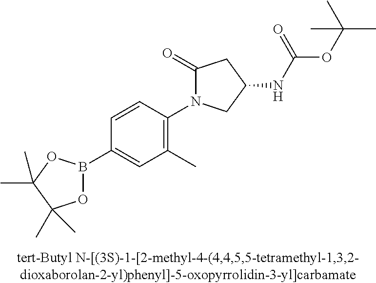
C1=CC(N2C(=O)CC(NC(OC(C)(C)C)=O)C2)=C(C)C=C1B1OC(C)(C)C(C)(C)O1
